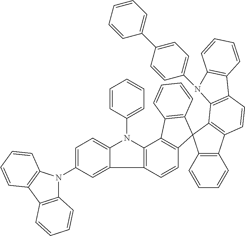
C1=C(N2C3=C(C4=C2C=CC=C4)C=CC=C3)C=C2C(=C1)N(C1=CC=CC=C1)C1=C2C=CC2=C1C1=C(C=CC=C1)C21C2=C(C3=C1C1=C(C=C3)C3=C(C=CC=C3)N1C1=CC=C(C3=CC=CC=C3)C=C1)C=CC=C2
